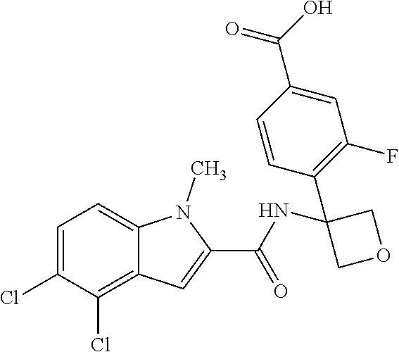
C1=C(Cl)C(Cl)=C2C(=C1)N(C)C(C(=O)NC1(C3=C(F)C=C(C(O)=O)C=C3)COC1)=C2
